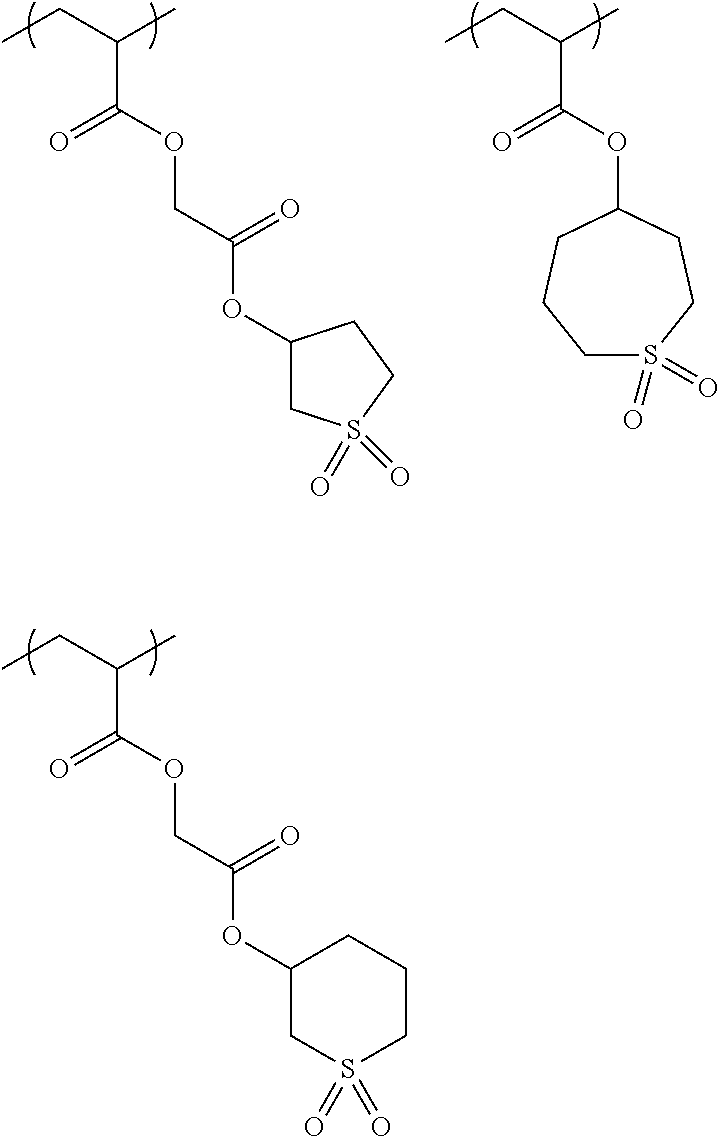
C(C(=O)OCC(=O)OC1CS(=O)(=O)CC1)(CC)C.C(C(=O)OC1CCCS(=O)(=O)CC1)(CC)C.C(C(=O)OCC(=O)OC1CS(=O)(=O)CCC1)(CC)C
